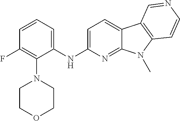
C1(NC2=CC=C3C(=N2)N(C)C2=C3C=NC=C2)=CC=CC(F)=C1N1CCOCC1
